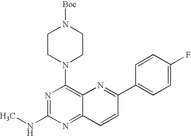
N1=C(NC)N=C2C(=C1N1CCN([Boc])CC1)N=C(C1=CC=C(F)C=C1)C=C2
